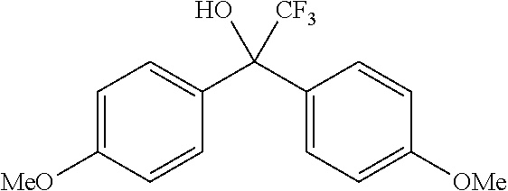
C1=C([MeO])C=CC(C(C2=CC=C([OMe])C=C2)(O)[CF3])=C1
